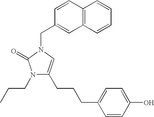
N1(CCC)C(CCCC2=CC=C(O)C=C2)=CN(CC2=CC3=C(C=C2)C=CC=C3)C1=O
